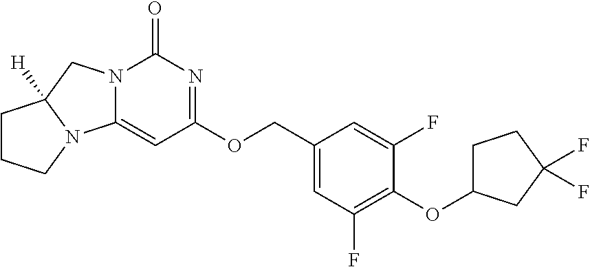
C1(COC2=NC(=O)N3C(=C2)N2C([H])(C3)CCC2)=CC(F)=C(OC2CCC(F)(F)C2)C(F)=C1
